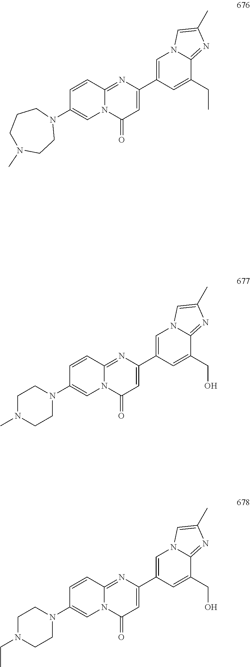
C1(C2=CN3C(=NC(C)=C3)C(CO)=C2)=CC(=O)N2C(=N1)C=CC(N1CCN(C)CC1)=C2.C1(C2=CN3C(=NC(C)=C3)C(CO)=C2)=CC(=O)N2C(=N1)C=CC(N1CCN(CC)CC1)=C2.C1(C2=CN3C(=NC(C)=C3)C(CC)=C2)=CC(=O)N2C(=N1)C=CC(N1CCCN(C)CC1)=C2
